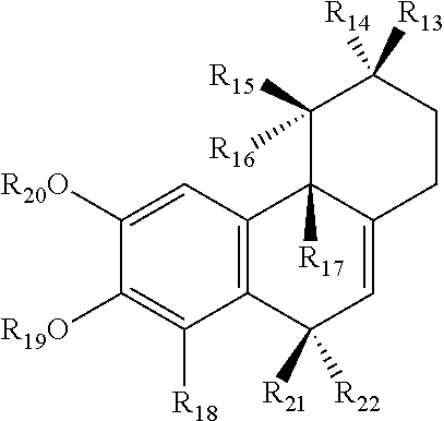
C1([R20O])=CC2=C(C([R18])=C1[R19O])C([R21])([R22])C=C1C2([R17])C([R15])([R16])C([R13])([R14])CC1
